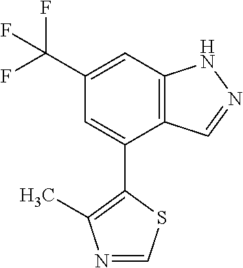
C12=C(C=C(C(F)(F)F)C=C1C1=C(C)N=CS1)NN=C2
